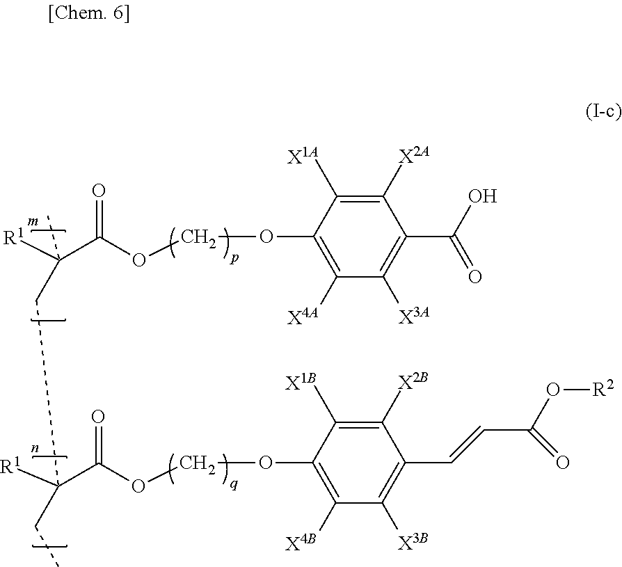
O=C(OCOC1=C([X4A])C([X3A])=C(C(O)=O)C([X2A])=C1[X1A])C([R1])(C)CC(C(=O)OCOC1=C([X4B])C([X3B])=C(C=CC(O[R2])=O)C([X2B])=C1[X1B])([R1])CC
